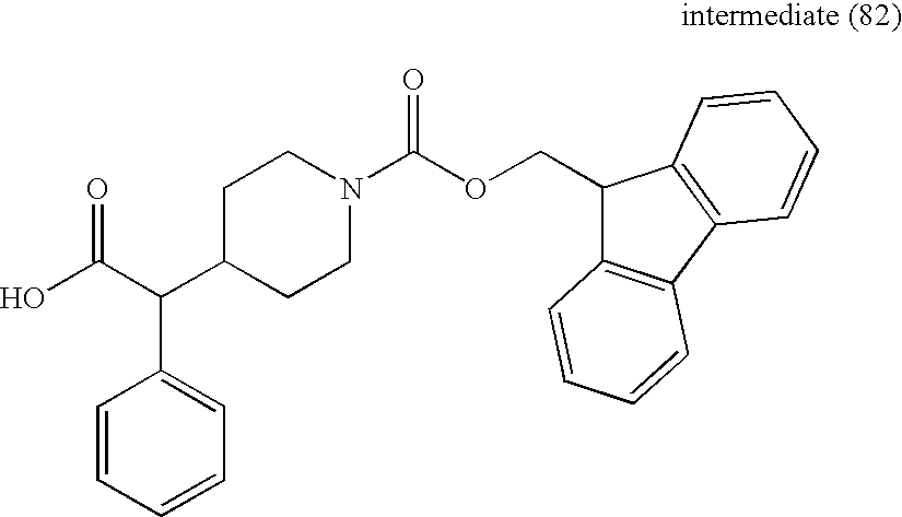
C1=CC=CC=C1C(C(O)=O)C1CCN(C(OCC2C3=C(C4=C2C=CC=C4)C=CC=C3)=O)CC1
